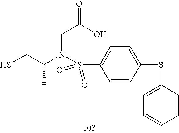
SCC(N(S(C1=CC=C(SC2=CC=CC=C2)C=C1)(=O)=O)CC(=O)O)C
